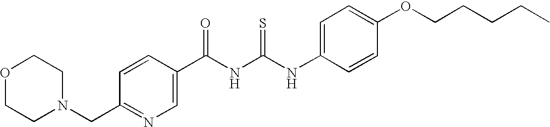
N(C(NC(=O)C1=CN=C(CN2CCOCC2)C=C1)=S)C1=CC=C(OCCCCC)C=C1
